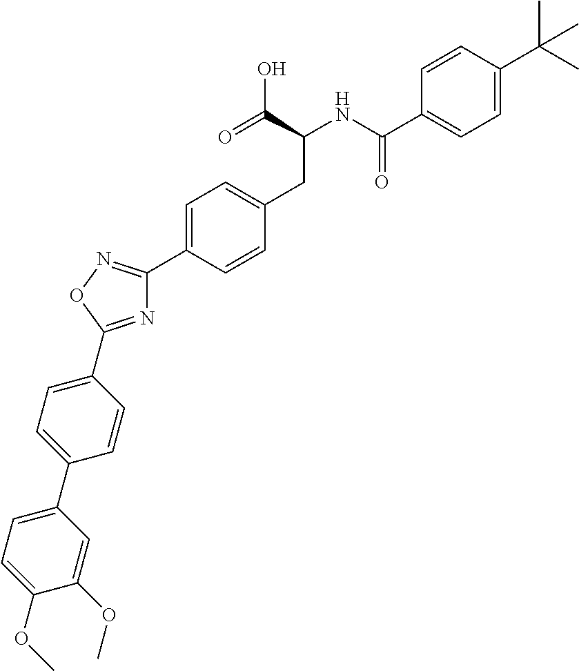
C1=CC(C(NC(CC2=CC=C(C3=NOC(C4=CC=C(C5=CC=C(OC)C(OC)=C5)C=C4)=N3)C=C2)C(=O)O)=O)=CC=C1C(C)(C)C
